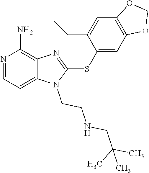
C12=CC=NC(N)=C1N=C(SC1=CC3=C(C=C1CC)OCO3)N2CCNCC(C)(C)C
